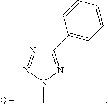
N1=NN(C(C)C)N=C1C1=CC=CC=C1
